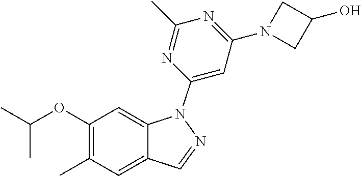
C(C)(OC1=C(C)C=C2C(=C1)N(C1=CC(N3CC(O)C3)=NC(C)=N1)N=C2)C
